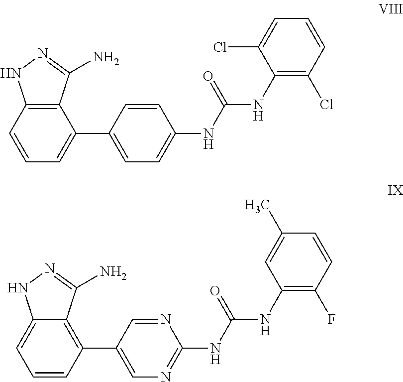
C12=C(C=CC=C1C1=CC=C(NC(NC3=C(Cl)C=CC=C3Cl)=O)C=C1)NN=C2N.C12=C(C3=CN=C(NC(NC4=C(F)C=CC(C)=C4)=O)N=C3)C=CC=C1NN=C2N
